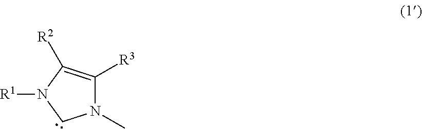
[R1]N1CN(C)C([R3])=C1[R2]
